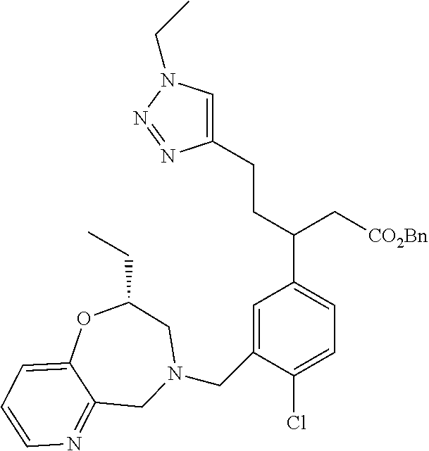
C1=C(CN2CC(CC)OC3=CC=CN=C3C2)C(Cl)=CC=C1C(CCC1=CN(CC)N=N1)C[CO2Bn]
